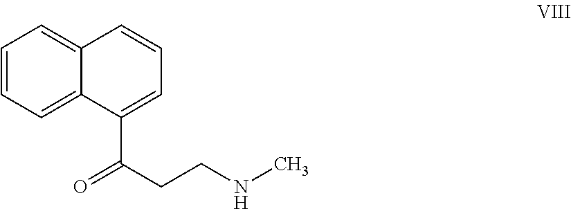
O=C(CCNC)C1=CC=CC2=CC=CC=C12
